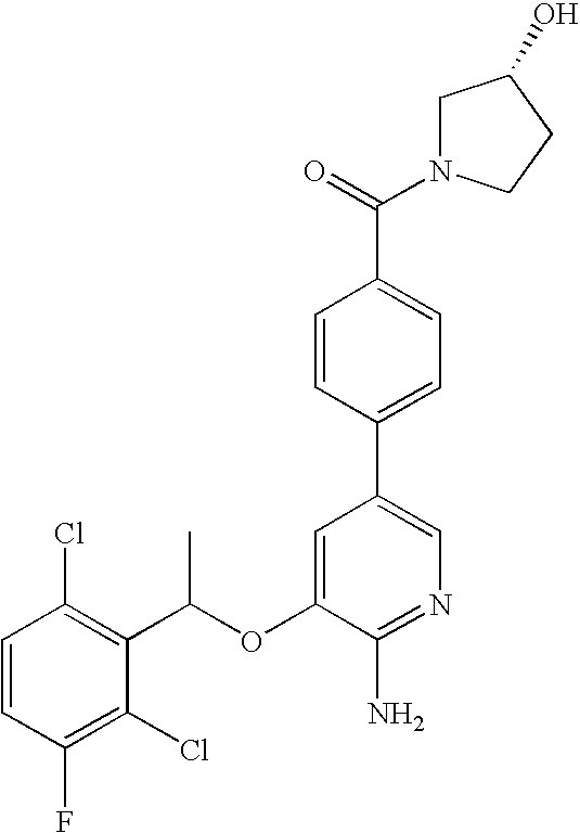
C1=CC(Cl)=C(C(OC2=CC(C3=CC=C(C(=O)N4CC(O)CC4)C=C3)=CN=C2N)C)C(Cl)=C1F
